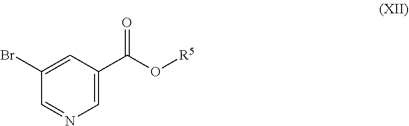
C1(Br)=CC(C(=O)O[R5])=CN=C1
